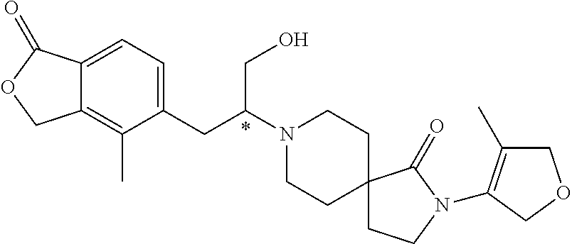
C1(CC(N2CCC3(CC2)CCN(C2=C(C)COC2)C3=O)CO)=CC=C2C(=C1C)COC2=O
